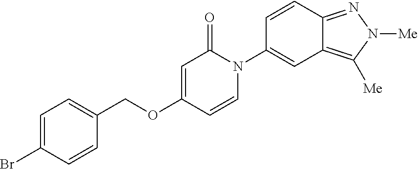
C(OC1=CC(=O)N(C2=CC3=C([Me])N([Me])N=C3C=C2)C=C1)C1=CC=C(Br)C=C1
